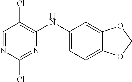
C1=NC(Cl)=NC(NC2=CC=C3C(=C2)OCO3)=C1Cl
